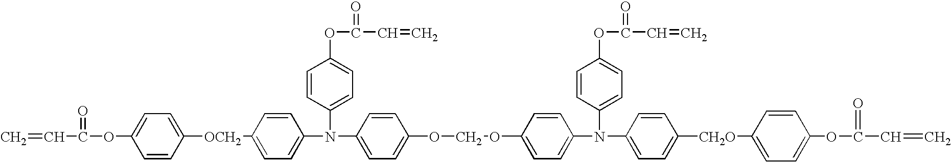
C=CC(=O)OC1=CC=C([OCH2]C2=CC=C(N(C3=CC=C(OC(=O)C=C)C=C3)C3=CC=C(OCOC4=CC=C(N(C5=CC=C(OC(=O)C=C)C=C5)C5=CC=C([CH2O]C6=CC=C(OC(=O)C=C)C=C6)C=C5)C=C4)C=C3)C=C2)C=C1
